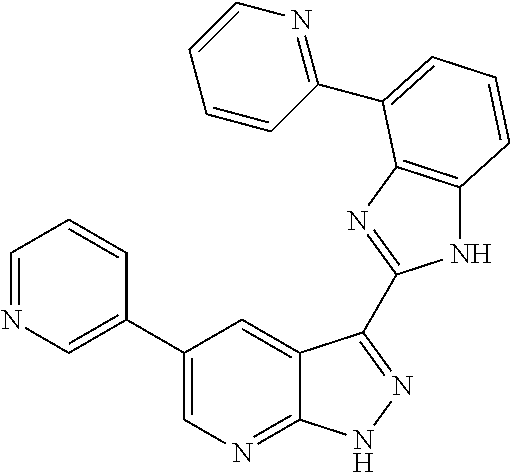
C1(C2=CN=C3C(=C2)C(C2=NC4=C(N2)C=CC=C4C2=NC=CC=C2)=NN3)=CN=CC=C1
